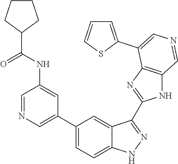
C1(C2=CN=CC(NC(C3CCCC3)=O)=C2)=CC=C2C(=C1)C(C1=NC3=C(N1)C=NC=C3C1=CC=CS1)=NN2
